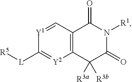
C1([L][R5])=[Y2]C2=C(C=[Y1]1)C(=O)N([R1])C(=O)C2([R3b])[R3a]
